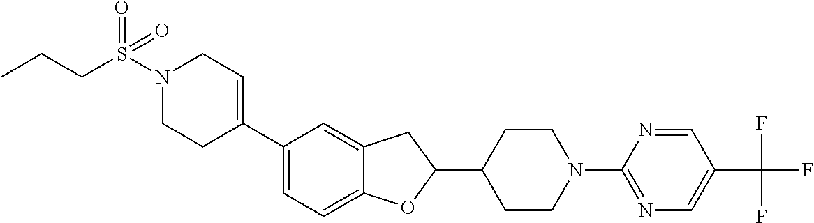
N1(S(CCC)(=O)=O)CCC(C2=CC=C3C(=C2)CC(C2CCN(C4=NC=C(C(F)(F)F)C=N4)CC2)O3)=CC1
